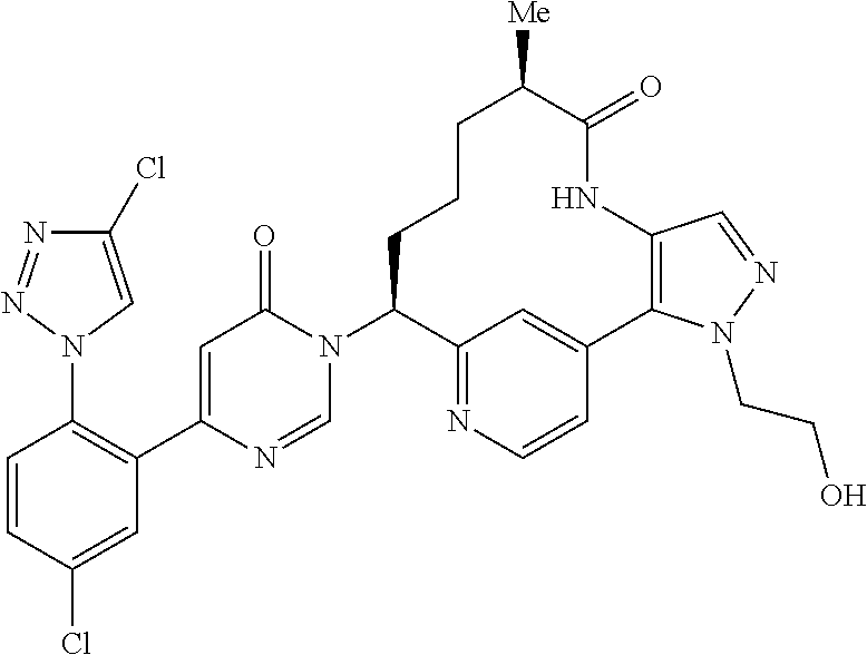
C1(Cl)=CN(C2=C(C3=CC(=O)N(C4C5=NC=CC(=C5)C5=C(C=NN5CCO)NC(=O)C([Me])CCC4)C=N3)C=C(Cl)C=C2)N=N1
